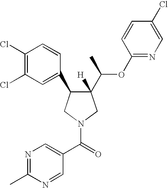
C1(Cl)=C(Cl)C=C(C2C(C(C)OC3=NC=C(Cl)C=C3)([H])CN(C(=O)C3=CN=C(C)N=C3)C2)C=C1
